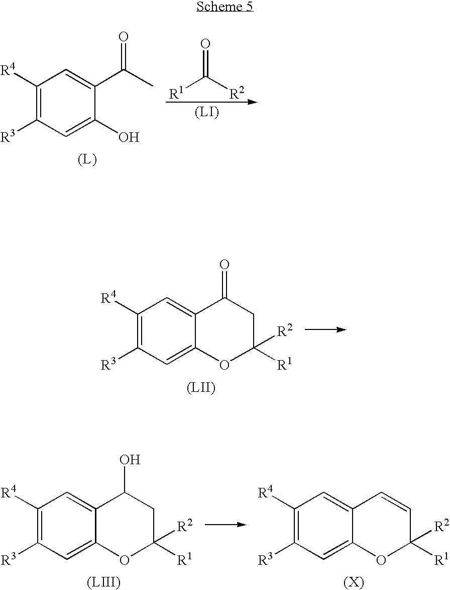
C1([R4])=C([R3])C=C(O)C(C(C)=O)=C1.O=C([R2])[R1].C1([R4])=C([R3])C=C2C(=C1)C(=O)CC([R2])([R1])O2.C1([R4])=C([R3])C=C2C(=C1)C(O)CC([R2])([R1])O2.C1([R4])=C([R3])C=C2C(=C1)C=CC([R2])([R1])O2
